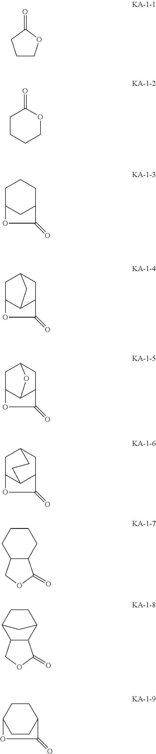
C1COC(=O)C1.C1CCCOC1=O.C1C2CC(CC1)C(=O)O2.C1C2C3C(CC1C3)C(=O)O2.C1C2C3C(CC1O3)C(=O)O2.C1C2C3C(CC1CC3)OC2=O.C12C(CCCC1)C(=O)OC2.C12C(C3CCC1C3)C(=O)OC2.C1CC2CCC1C(=O)O2
